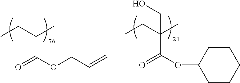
O=C(OCC=C)C(CC)(C)C.O=C(OC1CCCCC1)C(CC)(C)CO
